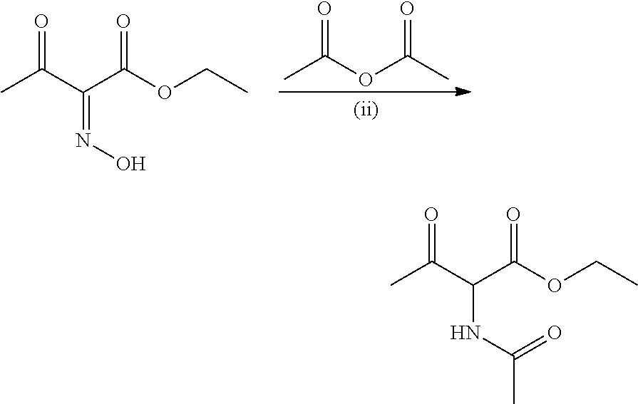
O=C(OC(C)=O)C.O=C(C(C(OCC)=O)=NO)C.O=C(C(C(OCC)=O)NC(C)=O)C
